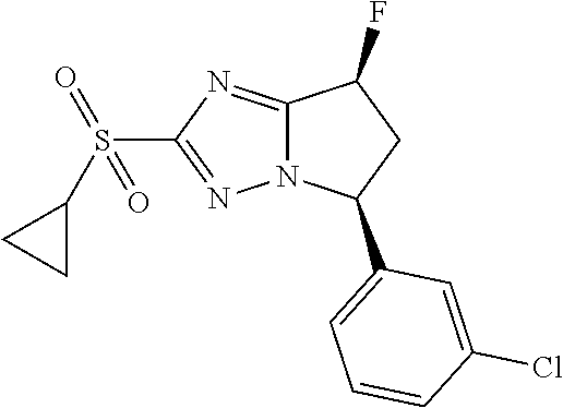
S(C1=NN2C(=N1)C(F)CC2C1=CC=CC(Cl)=C1)(=O)(=O)C1CC1
